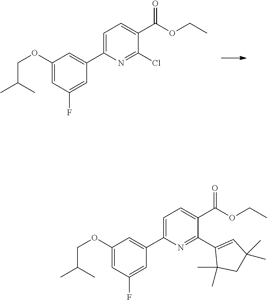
C1(OCC(C)C)=CC(F)=CC(C2=CC=C(C(OCC)=O)C(Cl)=N2)=C1.C1(OCC(C)C)=CC(F)=CC(C2=CC=C(C(OCC)=O)C(C3=CC(C)(C)CC3(C)C)=N2)=C1
